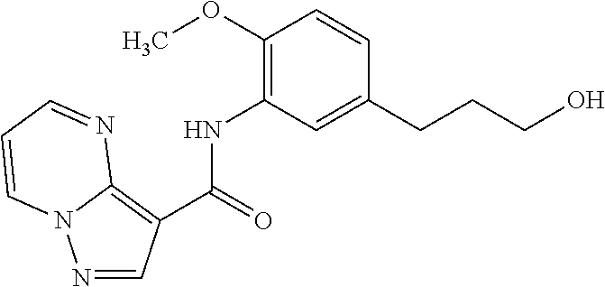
N1=CC(C(=O)NC2=C(OC)C=CC(CCCO)=C2)=C2N1C=CC=N2
